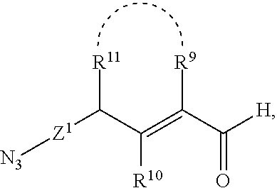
[N3][Z1]C([R11])C(=C(C([H])=O)[R9])[R10]
